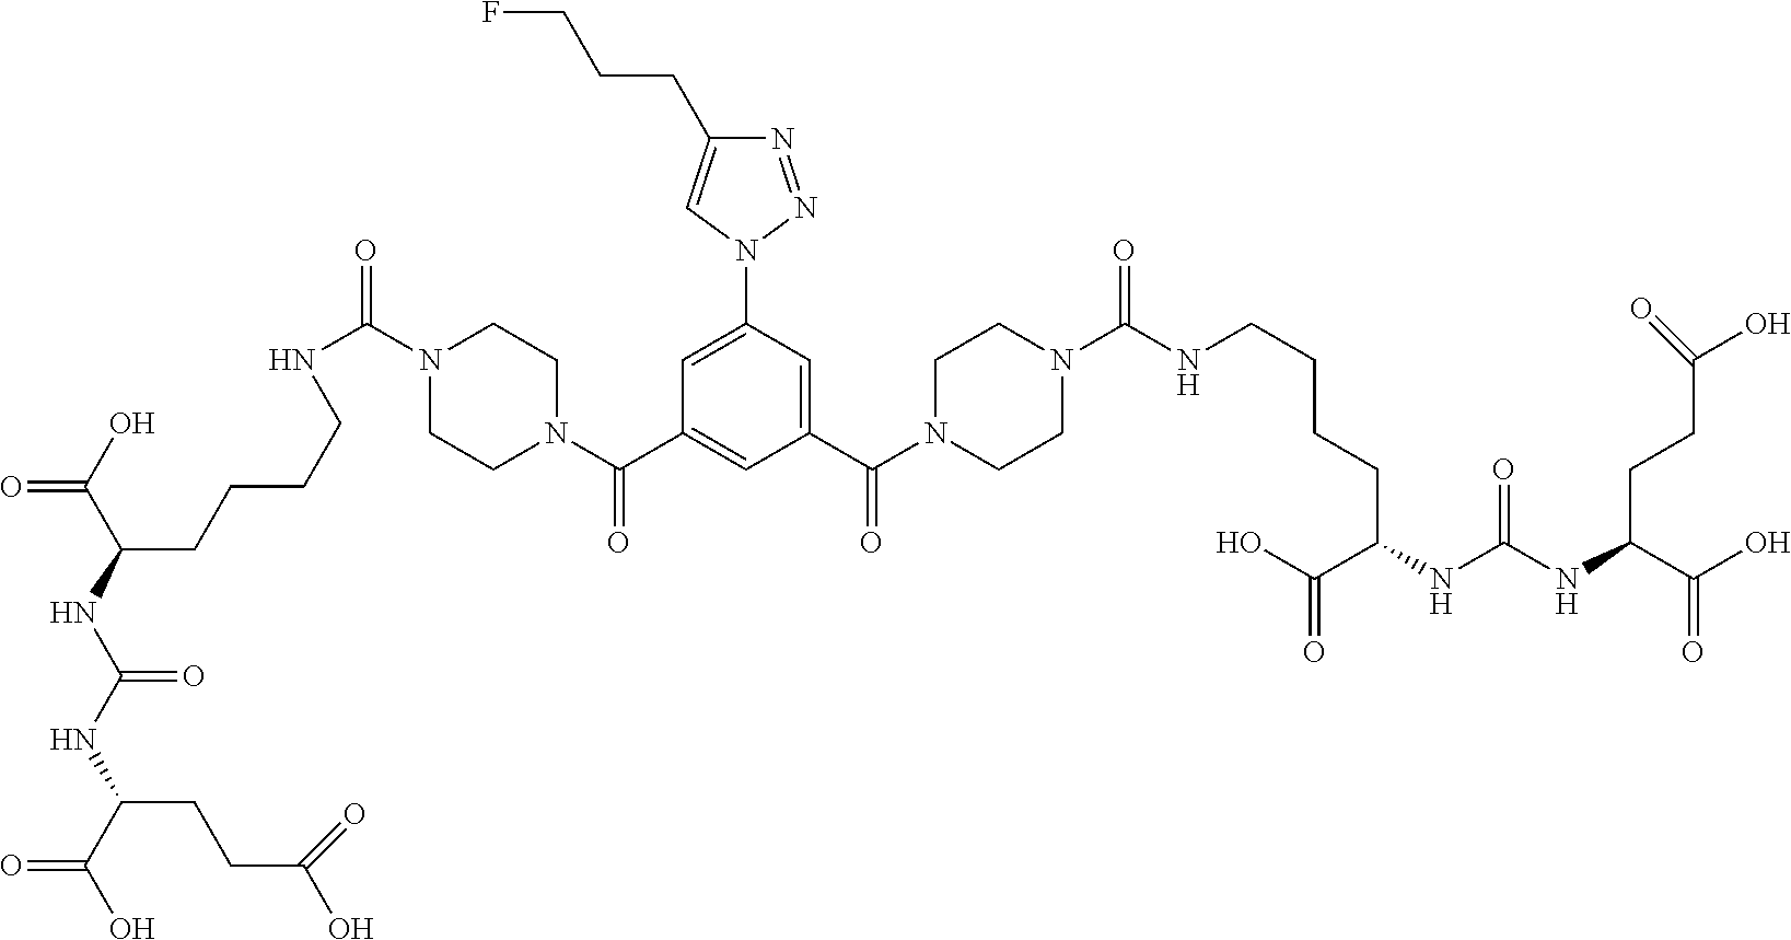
OC(C(NC(NC(C(O)=O)CCC(O)=O)=O)CCCCNC(N1CCN(C(C2=CC(C(N3CCN(C(NCCCCC(C(=O)O)NC(NC(C(O)=O)CCC(O)=O)=O)=O)CC3)=O)=CC(N3N=NC(CCCF)=C3)=C2)=O)CC1)=O)=O
